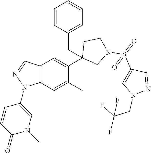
C1(C2=CC3=C(C=C2C)N(C2=CN(C)C(=O)C=C2)N=C3)(CC2=CC=CC=C2)CN(S(=O)(C2=CN(CC(F)(F)F)N=C2)=O)CC1
